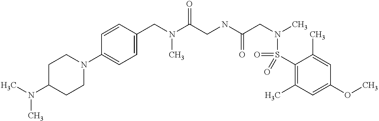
N1(C2=CC=C(CN(C(CNC(CN(C)S(C3=C(C)C=C(OC)C=C3C)(=O)=O)=O)=O)C)C=C2)CCC(N(C)C)CC1
